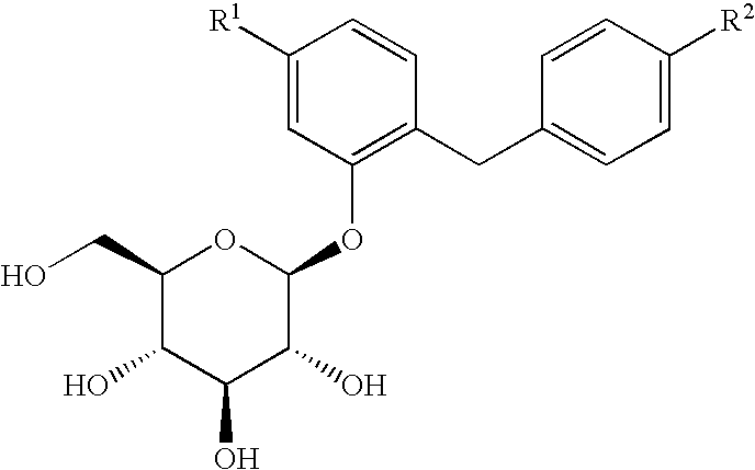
C1(CO)C(O)C(O)C(O)C(OC2=C(CC3=CC=C([R2])C=C3)C=CC([R1])=C2)O1
